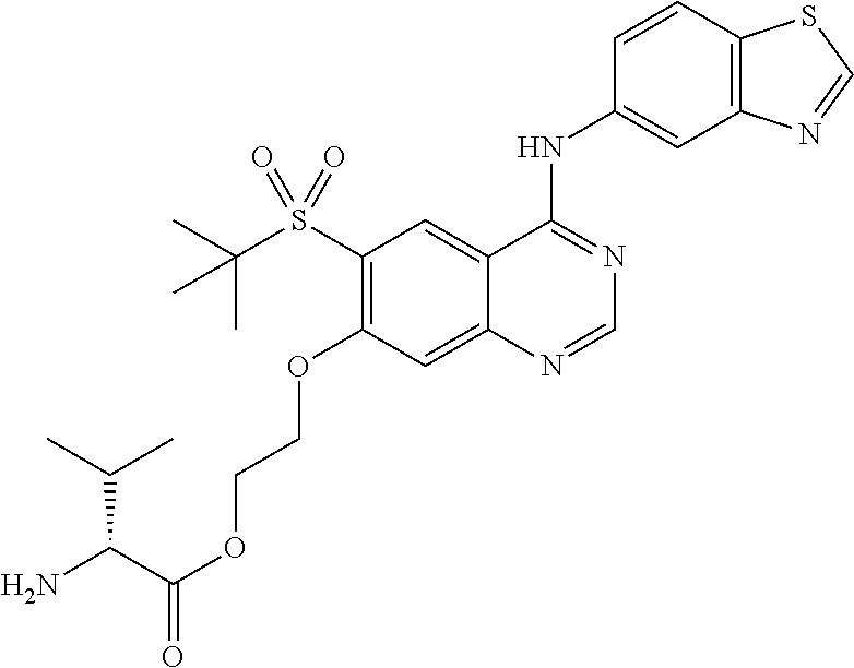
C1(S(C(C)(C)C)(=O)=O)=C(OCCOC(C(N)C(C)C)=O)C=C2C(=C1)C(NC1=CC3=C(C=C1)SC=N3)=NC=N2
